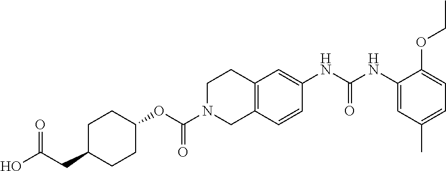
N(C1=CC2=C(C=C1)CN(C(OC1CCC(CC(=O)O)CC1)=O)CC2)C(NC1=CC(C)=CC=C1OCC)=O
